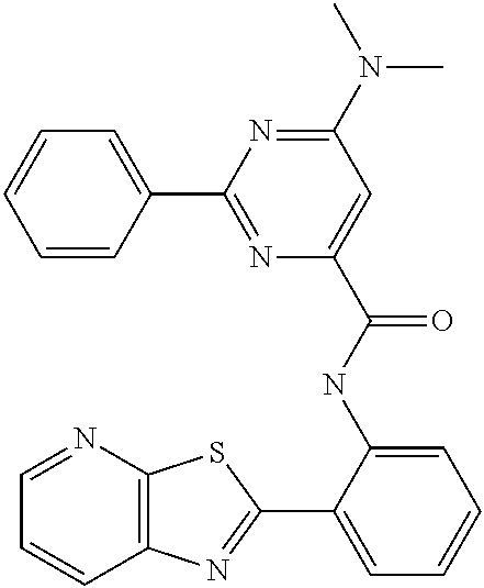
C1=NC2=C(C=C1)N=C(C1=CC=CC=C1NC(=O)C1=CC(N(C)C)=NC(C3=CC=CC=C3)=N1)S2
